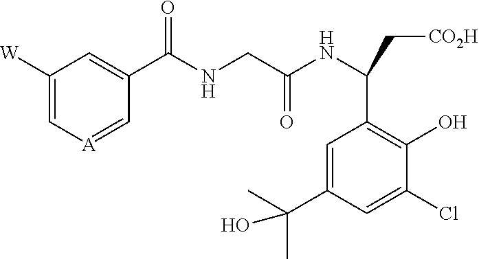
C1([W])=C[A]=CC(C(NCC(NC(C[CO2H])C2=C(O)C(Cl)=CC(C(O)(C)C)=C2)=O)=O)=C1
